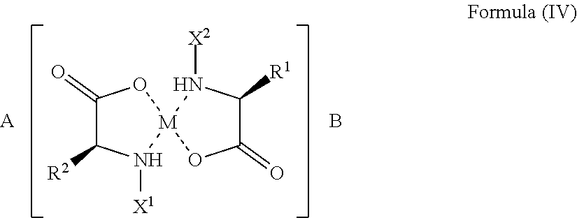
N1([X1])C([R2])C(=O)O[M]12OC(=O)C([R1])N2[X2].[A].B
